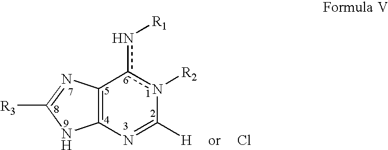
C12=C(N=C([H])n([R2])c1n[R1])NC([R3])=N2.Cl
